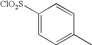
C1([ClO2S])=CC=C(C)C=C1
